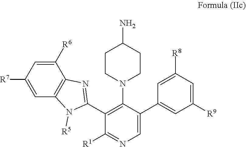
C1=C(C2=CC([R9])=CC([R8])=C2)C(N2CCC(N)CC2)=C(C2=NC3=C(N2[R5])C=C([R7])C=C3[R6])C([R1])=N1
